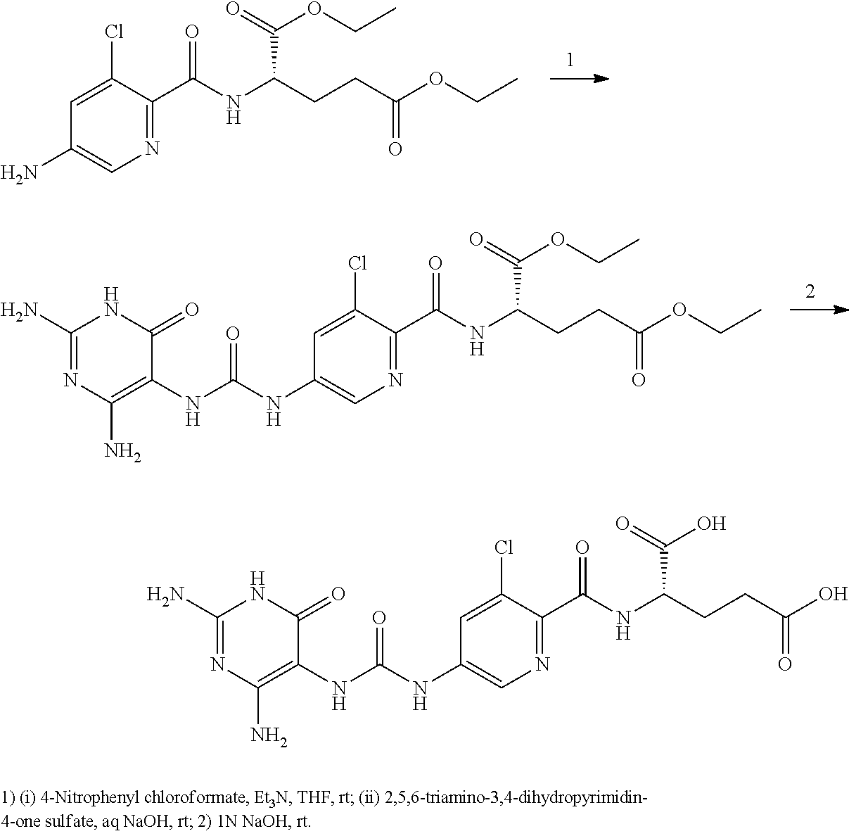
C1=C(Cl)C(C(NC(CCC(OCC)=O)C(OCC)=O)=O)=NC=C1N.C1=C(Cl)C(C(NC(CCC(OCC)=O)C(OCC)=O)=O)=NC=C1NC(NC1=C(N)N=C(N)NC1=O)=O.C1=C(Cl)C(C(NC(CCC(O)=O)C(O)=O)=O)=NC=C1NC(NC1=C(N)N=C(N)NC1=O)=O
